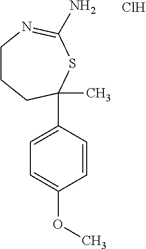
C1=C(C2(C)CCCN=C(N)S2)C=CC(OC)=C1.Cl
